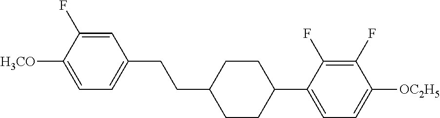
C1=C(F)C([H3CO])=CC=C1CCC1CCC(C2=CC=C([OC2H5])C(F)=C2F)CC1
